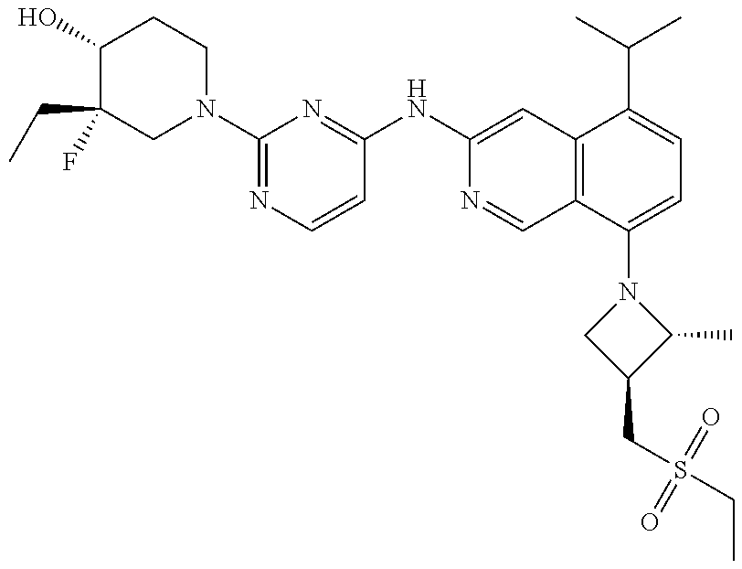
C1(O)C(CC)(F)CN(C2=NC=CC(NC3=CC4=C(C=N3)C(N3CC(CS(CC)(=O)=O)C3C)=CC=C4C(C)C)=N2)CC1
